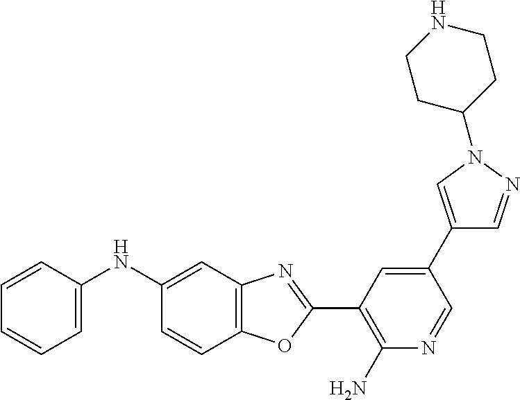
C1(NC2=CC3=C(C=C2)OC(C2=C(N)N=CC(C4=CN(C5CCNCC5)N=C4)=C2)=N3)=CC=CC=C1
